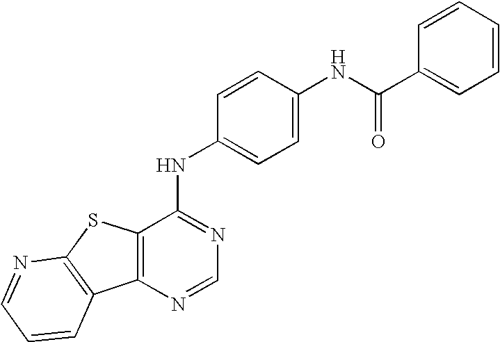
C12=C(N=CN=C1NC1=CC=C(NC(C3=CC=CC=C3)=O)C=C1)C1=C(S2)N=CC=C1
